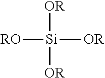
[RO][Si]([OR])([OR])[OR]
